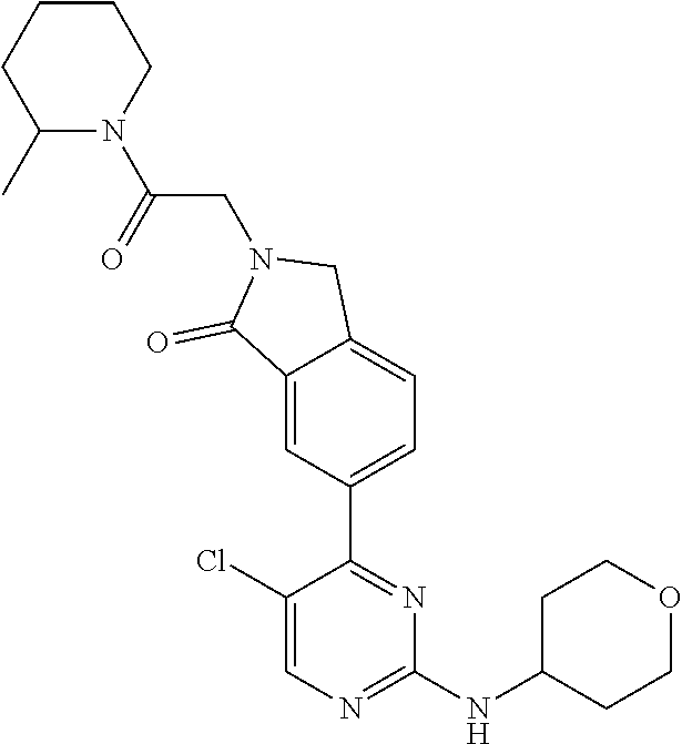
C1(Cl)=CN=C(NC2CCOCC2)N=C1C1=CC=C2C(=C1)C(=O)N(CC(N1CCCCC1C)=O)C2
